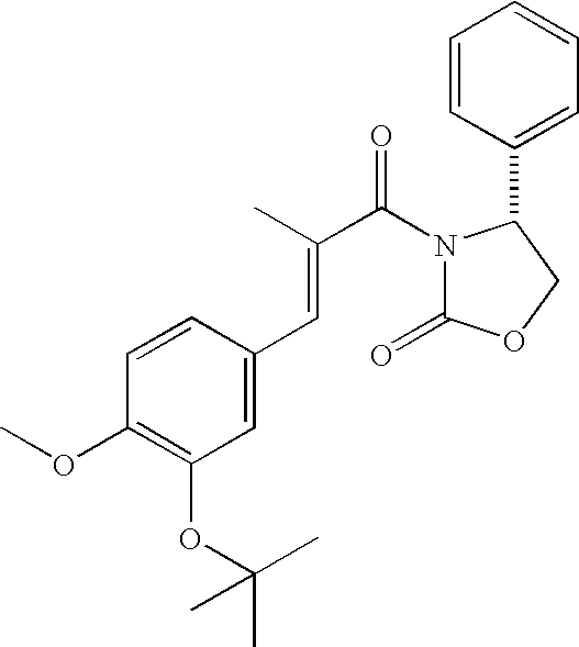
C1=CC(C2N(C(C(C)=CC3=CC(OC(C)(C)C)=C(OC)C=C3)=O)C(=O)OC2)=CC=C1
